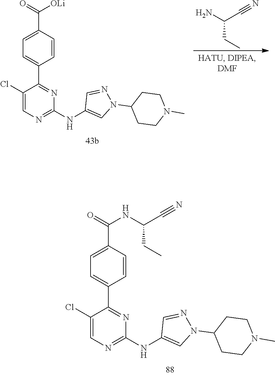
C(N)(C#N)CC.C1=C(C(=O)[OLi])C=CC(C2=NC(NC3=CN(C4CCN(C)CC4)N=C3)=NC=C2Cl)=C1.C1=C(C(=O)NC(C#N)CC)C=CC(C2=NC(NC3=CN(C4CCN(C)CC4)N=C3)=NC=C2Cl)=C1
